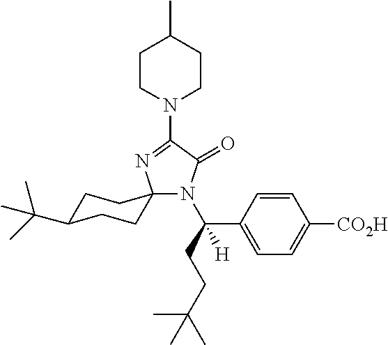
N1(C2=NC3(N(C(CCC(C)(C)C)(C4=CC=C([CO2H])C=C4)[H])C2=O)CCC(C(C)(C)C)CC3)CCC(C)CC1
